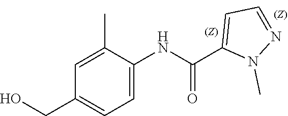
C1(C)=CC(CO)=CC=C1NC(C1=CC=NN1C)=O
